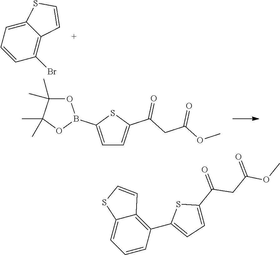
C12=C(Br)C=CC=C1SC=C2.C1=C(B2OC(C)(C)C(C)(C)O2)SC(C(CC(OC)=O)=O)=C1.C12=C(C3=CC=C(C(=O)CC(OC)=O)S3)C=CC=C1SC=C2
